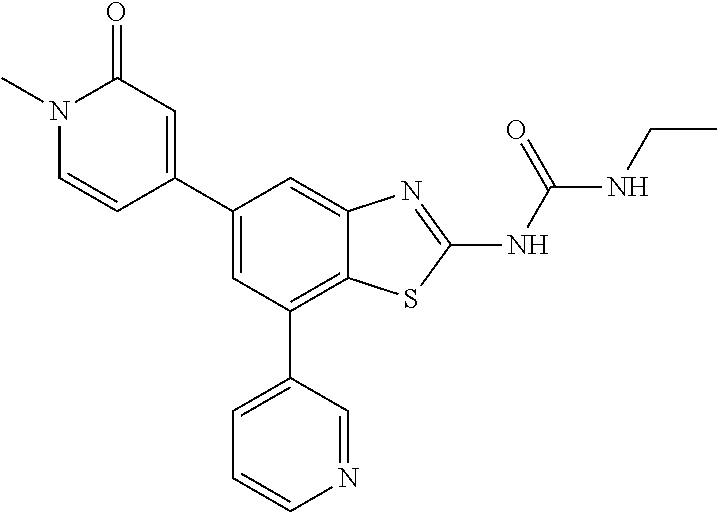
N1(C)C=CC(C2=CC(C3=CC=CN=C3)=C3C(=C2)N=C(NC(NCC)=O)S3)=CC1=O
